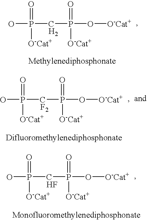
P(CP(O[O-Cat+])(=O)[O-Cat+])(O)(=O)[O-Cat+].[H2].P(CP(O[O-Cat+])(=O)[O-Cat+])(O)(=O)[O-Cat+].[F2].P(CP(O[O-Cat+])(=O)[O-Cat+])(O)(=O)[O-Cat+].F
